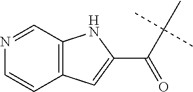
C(C(C)(C)C)(C1=CC2=C(N1)C=NC=C2)=O
